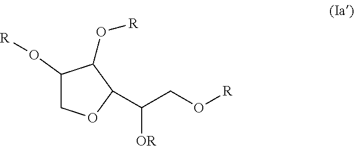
C1(O[R])COC(C(CO[R])[OR])C1O[R]
